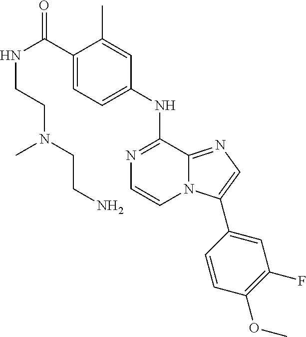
N1=C(NC2=CC=C(C(NCCN(CCN)C)=O)C(C)=C2)C2=NC=C(C3=CC(F)=C(OC)C=C3)N2C=C1
